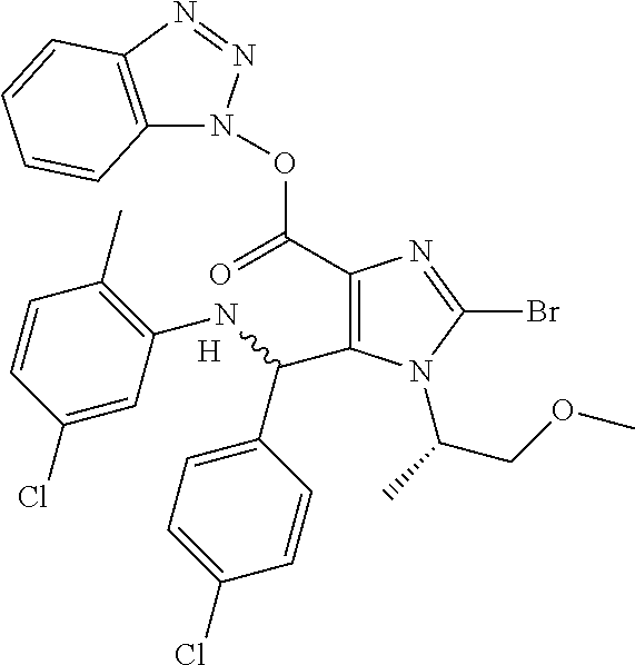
C1(C(ON2C3=C(N=N2)C=CC=C3)=O)=C(C(C2=CC=C(Cl)C=C2)NC2=C(C)C=CC(Cl)=C2)N(C(C)COC)C(Br)=N1.[H]
